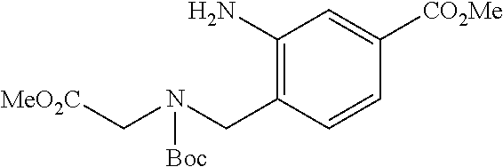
C1(CN(C[MeO2C])[Boc])=C(N)C=C([CO2Me])C=C1
